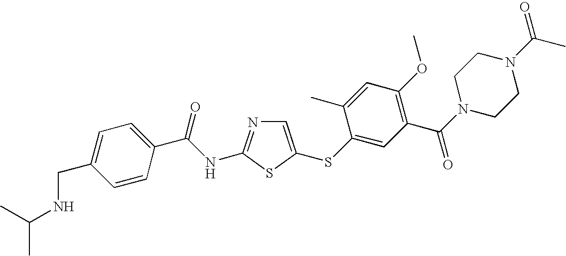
C1=C(SC2=CC(C(N3CCN(C(C)=O)CC3)=O)=C(OC)C=C2C)SC(NC(C2=CC=C(CNC(C)C)C=C2)=O)=N1
